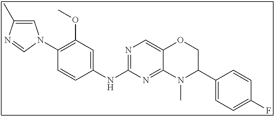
C1=C(C)N=CN1C1=C(OC)C=C(NC2=NC=C3C(=N2)N(C)C(C2=CC=C(F)C=C2)CO3)C=C1
